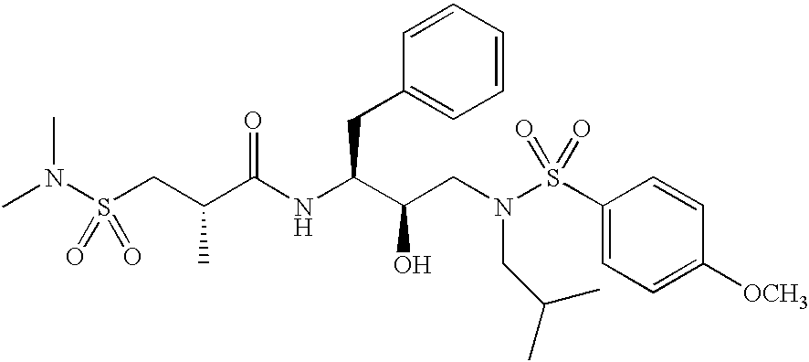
S(CC(C(NC(C(CN(S(C1=CC=C([OCH3])C=C1)(=O)=O)CC(C)C)O)CC1=CC=CC=C1)=O)C)(=O)(=O)N(C)C
